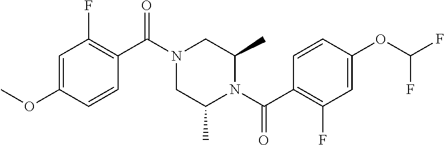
C1=C(OC)C=CC(C(N2CC(C)N(C(C3=C(F)C=C(OC(F)F)C=C3)=O)C(C)C2)=O)=C1F
